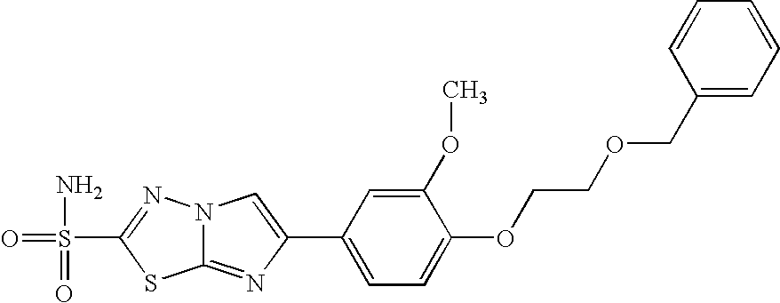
C12=NC(C3=CC=C(OCCOCC4=CC=CC=C4)C(OC)=C3)=CN1N=C(S(=O)(N)=O)S2
